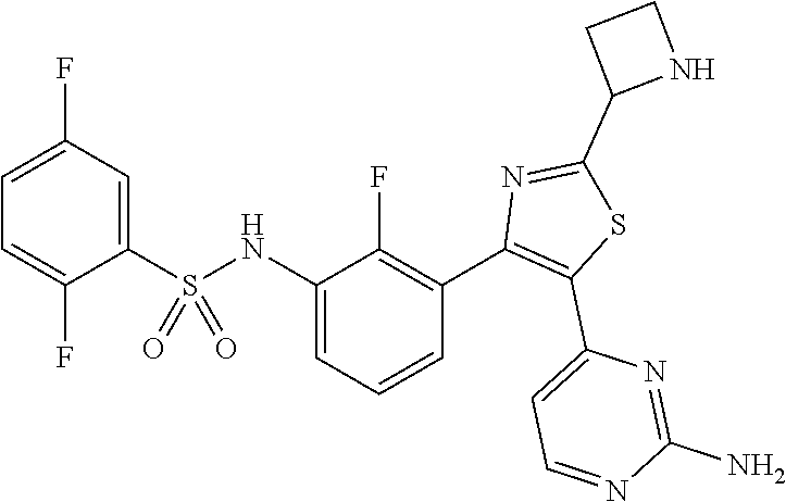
C1=C(F)C=C(S(NC2=CC=CC(C3=C(C4=CC=NC(N)=N4)SC(C4NCC4)=N3)=C2F)(=O)=O)C(F)=C1
